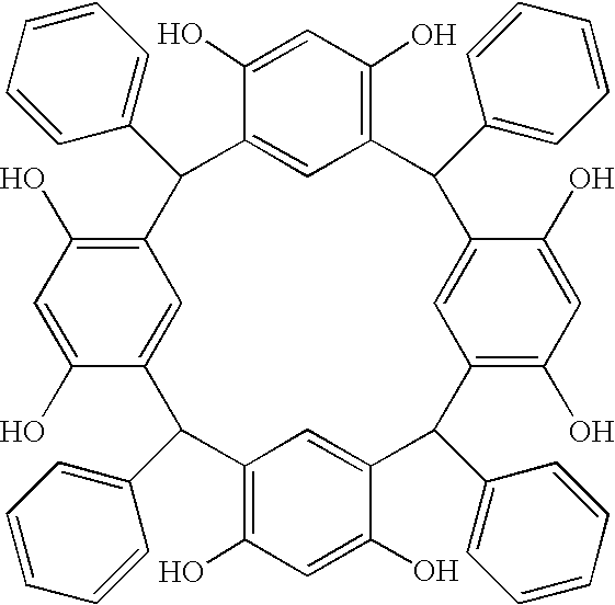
C1(O)=CC(O)=C2C=C1C(C1=CC=CC=C1)C1=C(O)C=C(O)C(=C1)C(C1=CC=CC=C1)C1=C(O)C=C(O)C(=C1)C(C1=CC=CC=C1)C1=C(O)C=C(O)C(=C1)C2C1=CC=CC=C1
